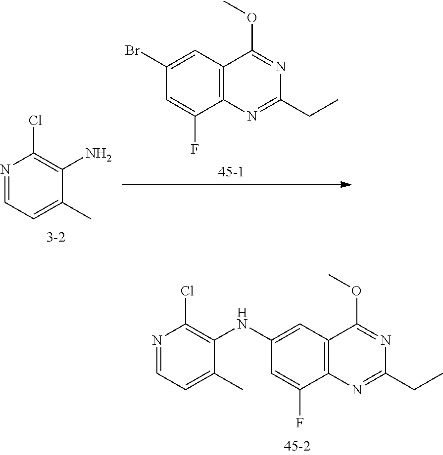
N1=CC=C(C)C(N)=C1Cl.C12=C(C=C(Br)C=C1F)C(OC)=NC(CC)=N2.C12=C(C=C(NC3=C(Cl)N=CC=C3C)C=C1F)C(OC)=NC(CC)=N2
